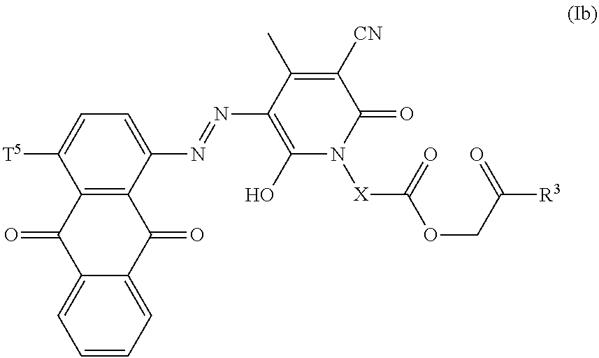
C1(N=NC2=C(O)N([X]C(OCC([R3])=O)=O)C(=O)C([CN])=C2C)=CC=C([T5])C2=C1C(=O)C1=CC=CC=C1C2=O
